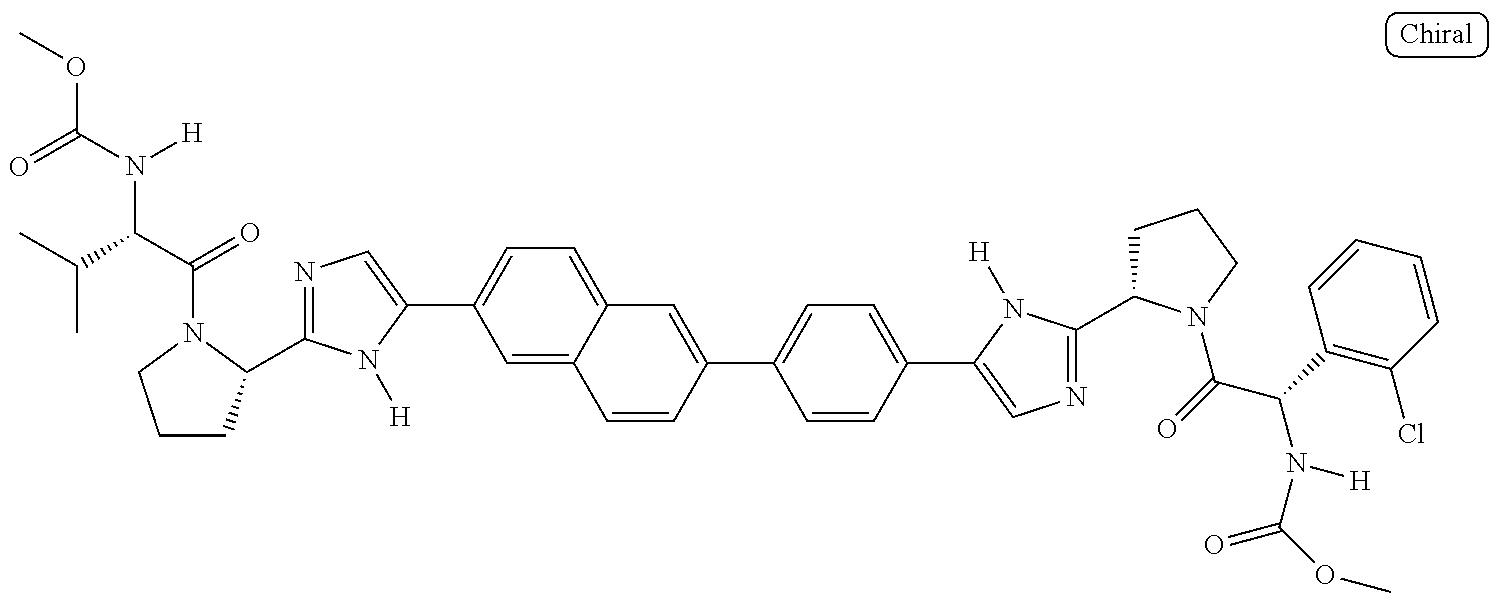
COC(N(C(C(=O)N1C(C2=NC=C(C3=CC=C4C(=C3)C=CC(C3=CC=C(C5=CN=C(C6CCCN6C(=O)C(C6=C(Cl)C=CC=C6)N(C(OC)=O)[H])N5[H])C=C3)=C4)N2[H])CCC1)C(C)C)[H])=O
